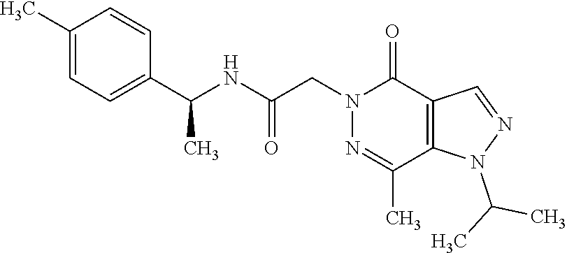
C1(C)=CC=C(C(NC(CN2C(=O)C3=C(C(C)=N2)N(C(C)C)N=C3)=O)C)C=C1
